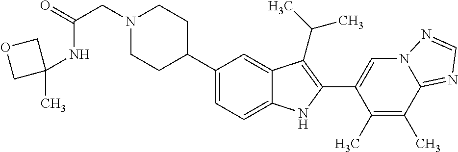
N1(CC(=O)NC2(C)COC2)CCC(C2=CC=C3C(=C2)C(C(C)C)=C(C2=CN4C(=NC=N4)C(C)=C2C)N3)CC1
